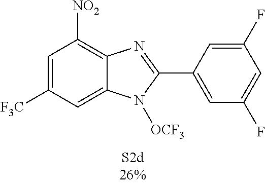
C1=C([F3C])C=C2C(=C1[NO2])N=C(C1=CC(F)=CC(F)=C1)N2[OCF3]
